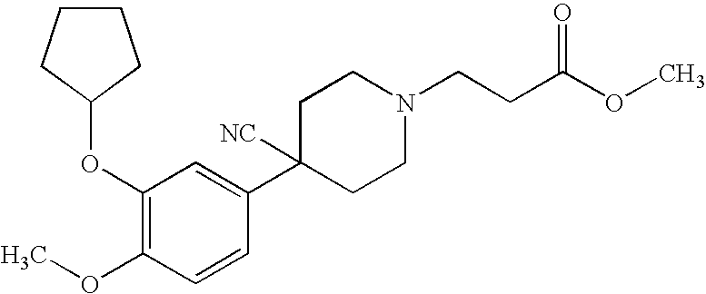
C1(OC2CCCC2)=C(OC)C=CC(C2([NC])CCN(CCC(OC)=O)CC2)=C1
